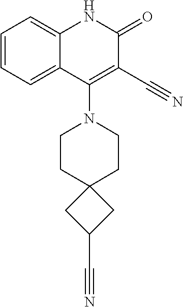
C1=CC=C2C(=C1)NC(=O)C(C#N)=C2N1CCC2(CC1)CC(C#N)C2
